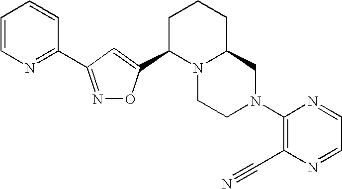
N1=C(C2=NC=CC=C2)C=C(C2N3C(CCC2)CN(C2=C(C#N)N=CC=N2)CC3)O1
